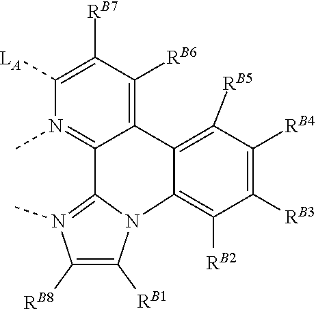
[LA]C1=C([RB7])C([RB6])=C2C(=N1C)C1=N(C)C([RB8])=C([RB1])N1C1=C([RB2])C([RB3])=C([RB4])C([RB5])=C21
